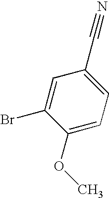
C1(OC)=CC=C(C#N)C=C1Br
